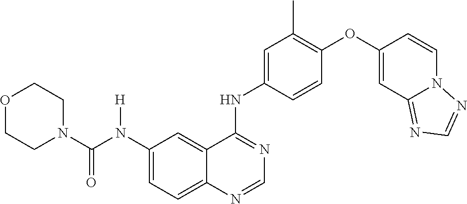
C1=CC(NC2=NC=NC3=CC=C(N(C(N4CCOCC4)=O)[H])C=C23)=CC(C)=C1OC1=CC2=NC=NN2C=C1
